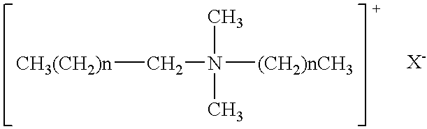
[CH3(CH2)n]CN([(CH2)nCH3])(C)C
